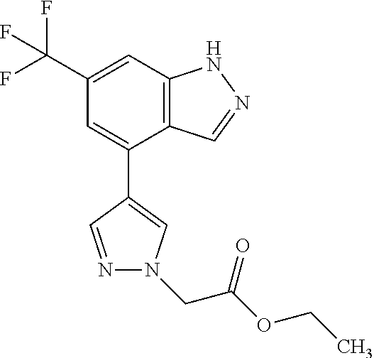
C12=C(C=C(C(F)(F)F)C=C1C1=CN(CC(OCC)=O)N=C1)NN=C2
